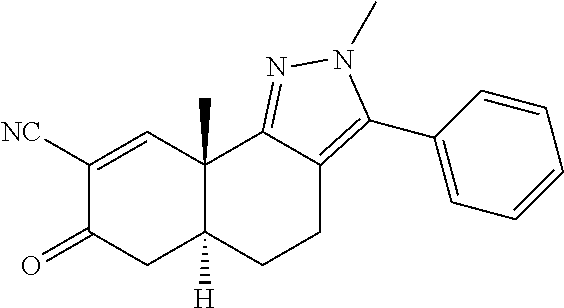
C1([NC])=CC2(C)C([H])(CC1=O)CCC1=C(C3=CC=CC=C3)N(C)N=C21
